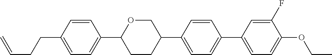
C1=CC(CCC=C)=CC=C1C1CCC(C2=CC=C(C3=CC=C(OCC)C(F)=C3)C=C2)CO1
